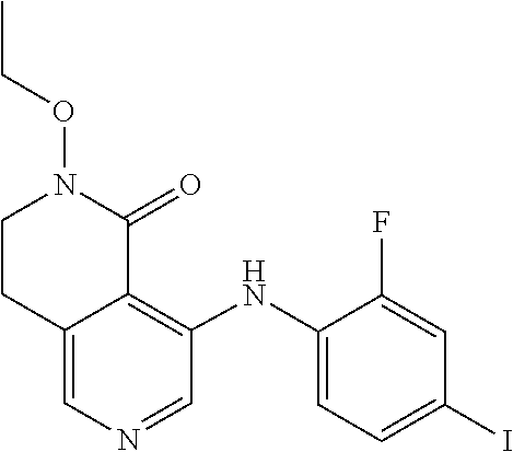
C(ON1CCC2=CN=CC(NC3=CC=C(I)C=C3F)=C2C1=O)C
